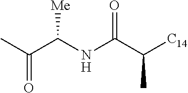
CC(C(NC(C([C14])C)=O)[Me])=O
